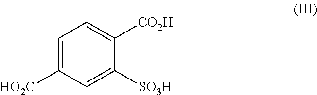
C1=C([HO2C])C=C([SO3H])C([CO2H])=C1
